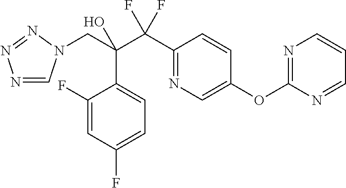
N1=CN(CC(C(C2=NC=C(OC3=NC=CC=N3)C=C2)(F)F)(O)C2=CC=C(F)C=C2F)N=N1
